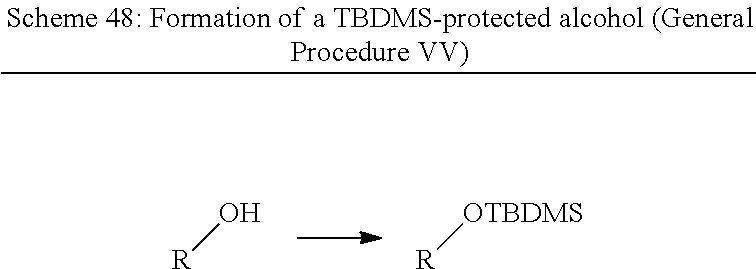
O[R].[OTBDMS][R]
